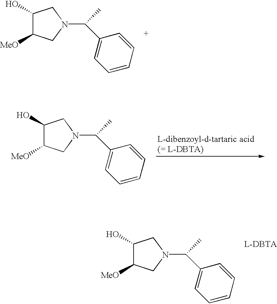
C1([MeO])CN(C(C)C2=CC=CC=C2)CC1O.C1([MeO])CN(C(C)C2=CC=CC=C2)CC1O.C1([MeO])CN(C(C)C2=CC=CC=C2)CC1O
